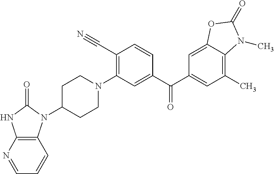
C1C(N2C3=C(NC2=O)N=CC=C3)CCN(C2=C(C#N)C=CC(C(C3=CC(C)=C4C(=C3)OC(=O)N4C)=O)=C2)C1
